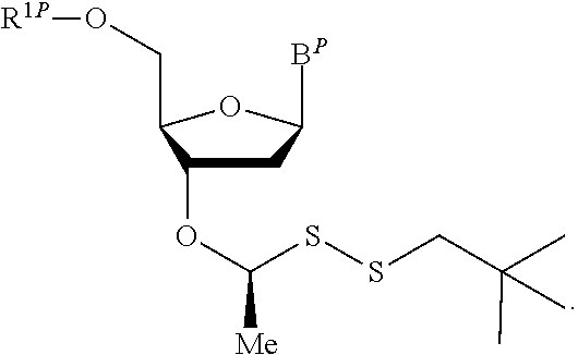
C1C(OC(SSCC(C)(C)C)[Me])C(CO[R1P])OC1[BP]
